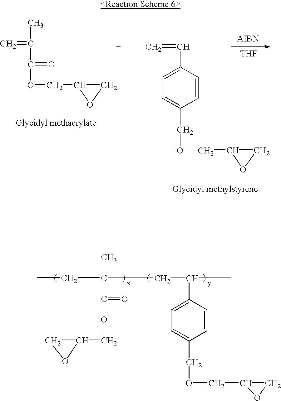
[THF].O(CC1CO1)C(=O)C(=C)C.C=CC1=CC=C(COCC2CO2)C=C1.C(C(C)C1=CC=C(COCC2CO2)C=C1)C(C(OCC1CO1)=O)(CC)C
